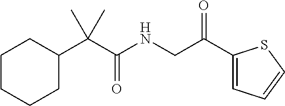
C1CC(C(C(NCC(C2=CC=CS2)=O)=O)(C)C)CCC1
